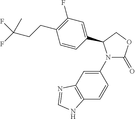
C1(N2C(=O)OCC2C2=CC(F)=C(CCC(F)(F)C)C=C2)=CC2=C(C=C1)NC=N2
